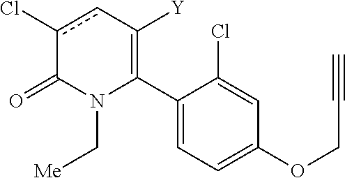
C1(C2=C([Y])cc(Cl)C(=O)N2C[Me])=CC=C(OCC#C)C=C1Cl
